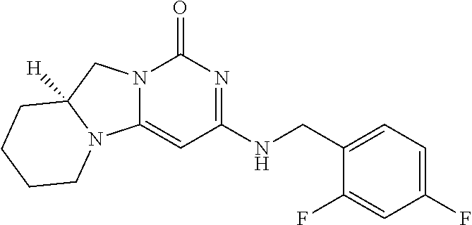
C(NC1=NC(=O)N2C(=C1)N1C([H])(C2)CCCC1)C1=CC=C(F)C=C1F
